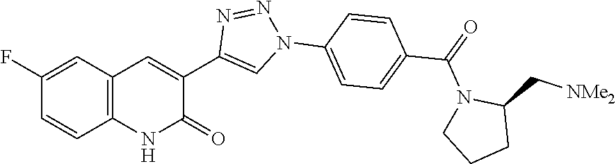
C1(F)=CC2=C(C=C1)NC(=O)C(C1=CN(C3=CC=C(C(=O)N4CCCC4C[NMe2])C=C3)N=N1)=C2
